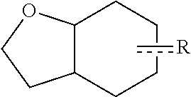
C12C(CCCC1)CCO2.c[R]
